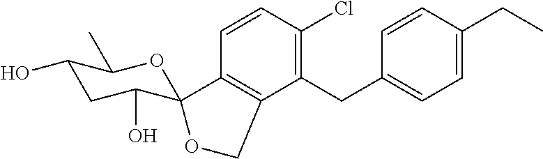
C1(CC2=CC=C(CC)C=C2)=C(Cl)C=CC2=C1COC21C(O)CC(O)C(C)O1
